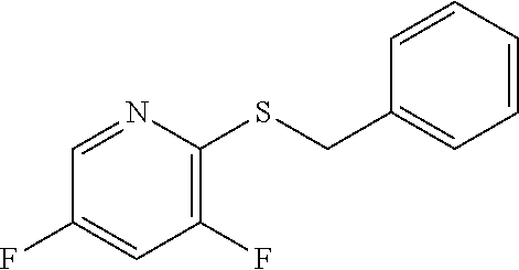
C1=NC(SCC2=CC=CC=C2)=C(F)C=C1F
